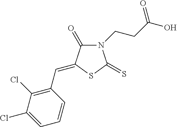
N1(CCC(O)=O)C(=O)C(=CC2=C(Cl)C(Cl)=CC=C2)SC1=S
